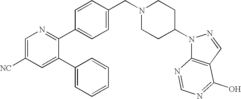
C1=C([NC])C=C(C2=CC=CC=C2)C(C2=CC=C(CN3CCC(N4C5=C(C=N4)C(O)=NC=N5)CC3)C=C2)=N1
